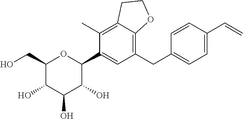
C1(C)=C2C(=C(CC3=CC=C(C=C)C=C3)C=C1C1OC(CO)C(O)C(O)C1O)OCC2
